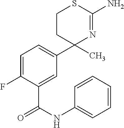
C1(F)=CC=C(C2(C)N=C(N)SCC2)C=C1C(NC1=CC=CC=C1)=O
